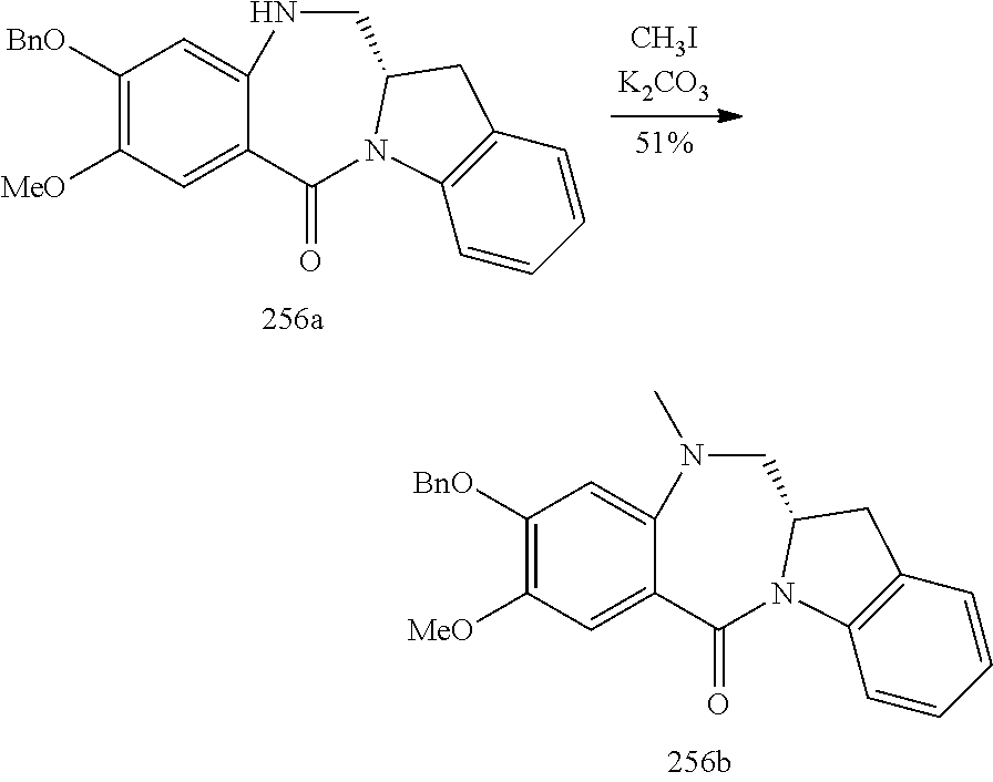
C1([BnO])=C([MeO])C=C2C(=C1)N(C)CC1CC3=C(C=CC=C3)N1C2=O.C1([BnO])=C([MeO])C=C2C(=C1)NCC1CC3=C(C=CC=C3)N1C2=O
